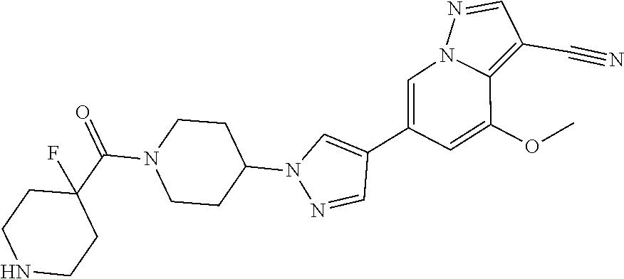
C1(C2=CN3C(=C(C#N)C=N3)C(OC)=C2)=CN(C2CCN(C(C3(F)CCNCC3)=O)CC2)N=C1
